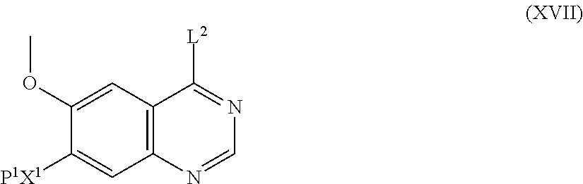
C1(OC)=CC2=C(C=C1[P1X1])N=CN=C2[L2]
